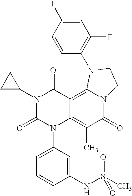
C1(NS(C)(=O)=O)=CC(N2C3=C(C)C(=O)N4C(=C3C(=O)N(C3CC3)C2=O)N(C2=C(F)C=C(I)C=C2)CC4)=CC=C1
